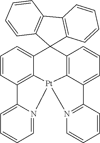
C1=CC2=C3C(=C1)C1(C4=C5[Pt]3(N3=CC=CC=C23)N2=C(C5=CC=C4)C=CC=C2)C2=C(C3=C1C=CC=C3)C=CC=C2
